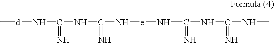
[d](NC(NC(N[e]NC(NC(NC)=N)=N)=N)=N)C
